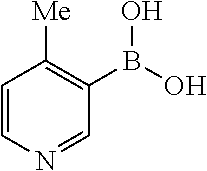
C1=CN=CC(B(O)O)=C1[Me]
